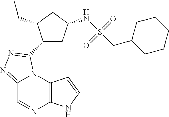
C12=C(N3C(=NN=C3C3CC(NS(CC4CCCCC4)(=O)=O)CC3CC)C=N1)C=CN2
